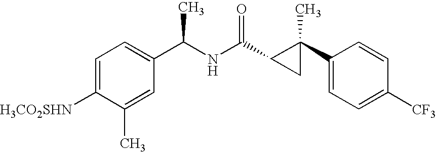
[H3CO2SHN]C1=CC=C(C(NC(=O)C2C(C3=CC=C([CF3])C=C3)(C)C2)C)C=C1C
